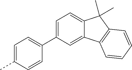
C1=C(C2=CC=C(C)C=C2)C=C2C(=C1)C(C)(C)C1=C2C=CC=C1
